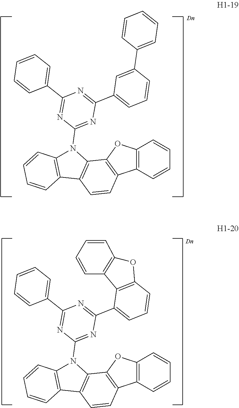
C12=C(C=CC=C1)C1=C(O2)C2=C(C=C1)C1=C(N2C2=NC(C3=CC=CC4=C3C3=C(O4)C=CC=C3)=NC(C3=CC=CC=C3)=N2)C=CC=C1.C12=C(C=CC=C1)C1=C(O2)C2=C(C=C1)C1=C(N2C2=NC(C3=CC=CC(C4=CC=CC=C4)=C3)=NC(C3=CC=CC=C3)=N2)C=CC=C1
